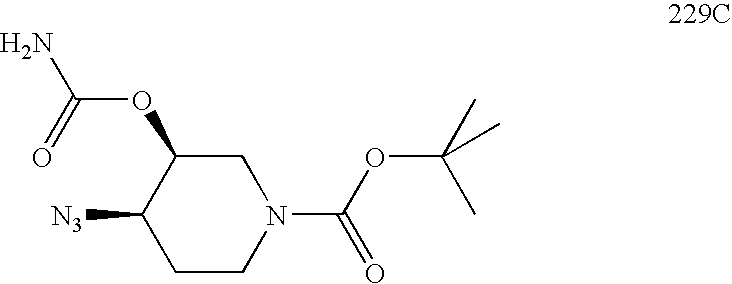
O=C(N1CC(OC(=O)N)C([N3])CC1)OC(C)(C)C
